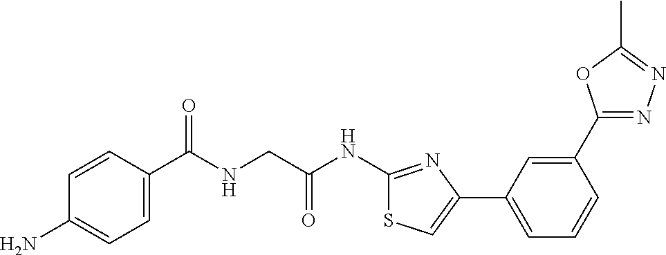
C1=CC(C(NCC(NC2=NC(C3=CC=CC(C4=NN=C(C)O4)=C3)=CS2)=O)=O)=CC=C1N
